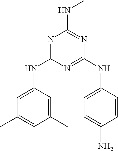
N1=C(NC2=CC(C)=CC(C)=C2)N=C(NC2=CC=C(N)C=C2)N=C1NC
